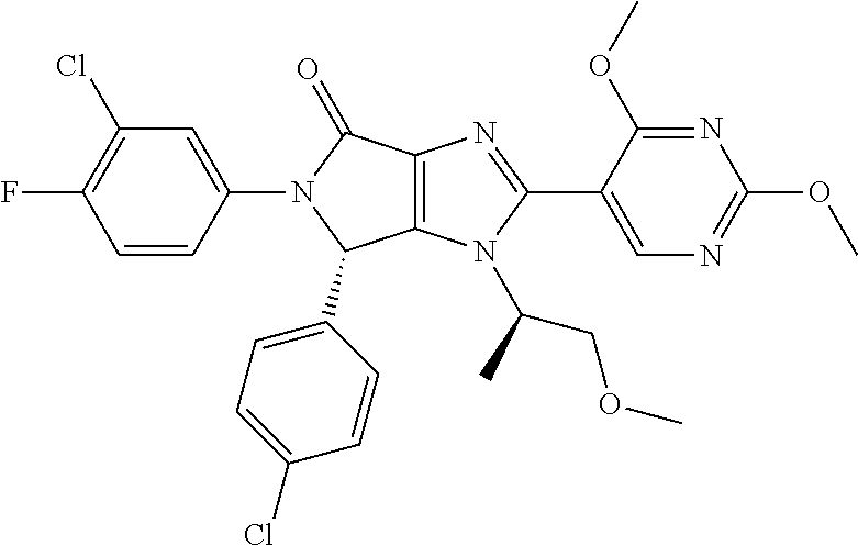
C1=CC(N2C(=O)C3=C(C2C2=CC=C(Cl)C=C2)N(C(C)COC)C(C2=CN=C(OC)N=C2OC)=N3)=CC(Cl)=C1F
